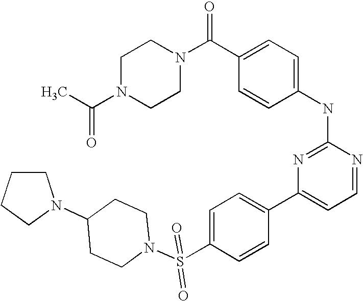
C1N(C(C)=O)CCN(C(C2=CC=C(NC3=NC(C4=CC=C(S(=O)(=O)N5CCC(N6CCCC6)CC5)C=C4)=CC=N3)C=C2)=O)C1
